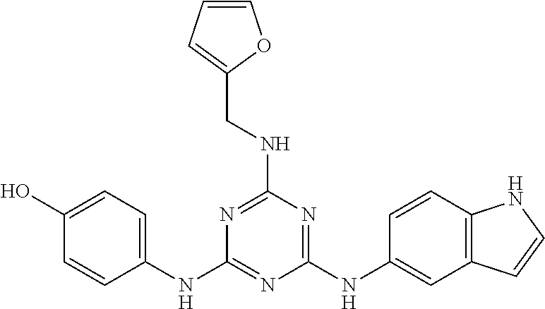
C1(O)=CC=C(NC2=NC(NC3=CC4=C(C=C3)NC=C4)=NC(NCC3=CC=CO3)=N2)C=C1
